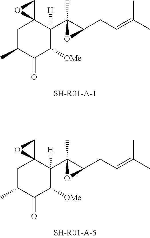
C1C(C)C(=O)C([OMe])C(C2(C)C(CC=C(C)C)O2)([H])C12CO2.C1C(C)C(=O)C([OMe])C(C2(C)C(CC=C(C)C)O2)([H])C12CO2
